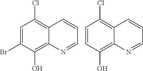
C1=C(Br)C(O)=C2C(=C1Cl)C=CC=N2.C1=CC(O)=C2C(=C1Cl)C=CC=N2
